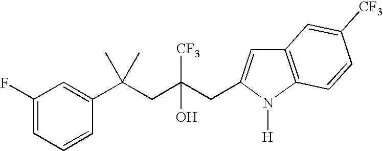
C1(F)=CC=CC(C(CC(CC2=CC3=C(N2[H])C=CC([CF3])=C3)([CF3])O)(C)C)=C1
